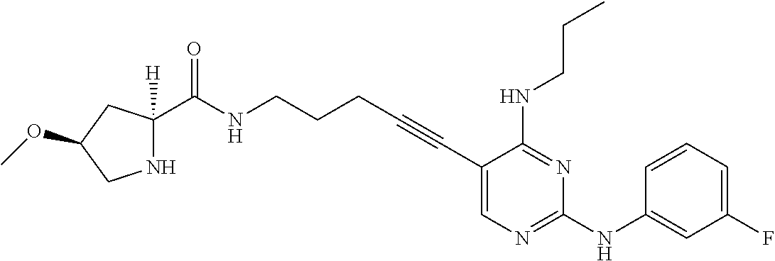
C1(C#CCCCNC(=O)C2([H])NCC(OC)C2)=CN=C(NC2=CC(F)=CC=C2)N=C1NCCC
